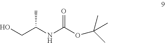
C(C(NC(OC(C)(C)C)=O)C)O
